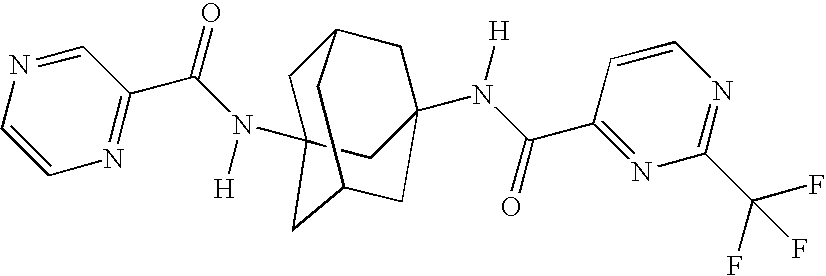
C1C2(N(C(C3=NC=CN=C3)=O)[H])CC3CC(N(C(=O)C4=NC(C(F)(F)F)=NC=C4)[H])(CC1C3)C2
